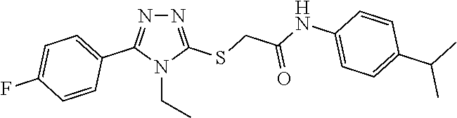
N1=C(SCC(NC2=CC=C(C(C)C)C=C2)=O)N(CC)C(C2=CC=C(F)C=C2)=N1
